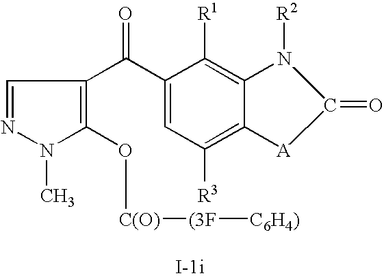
C1=NN(C)C(O[C(O)][(3F][C6H4)])=C1C(C1=CC([R3])=C2C(=C1[R1])N([R2])C(=O)[A]2)=O
